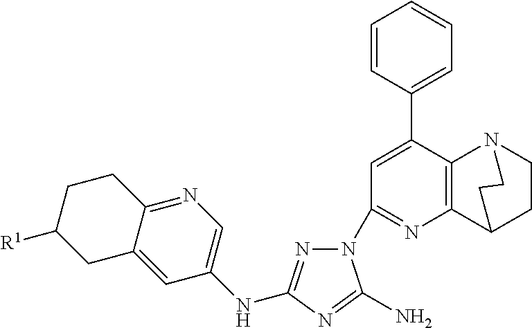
N1(C2=NC3=C(C(C4=CC=CC=C4)=C2)N2CCC3CC2)N=C(NC2=CN=C3C(=C2)CC([R1])CC3)N=C1N
